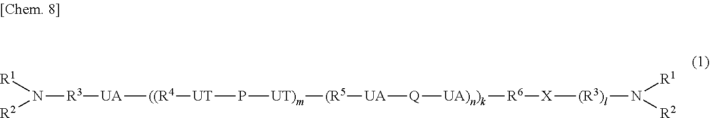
N([R3][UA][((R4][UT]P[UT)m][(R5][UA][Q][UA)n)k][R6][X][(R3)l]N([R2])[R1])([R1])[R2]
